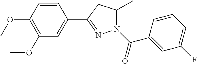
C1(OC)=C(OC)C=CC(C2=NN(C(C3=CC(F)=CC=C3)=O)C(C)(C)C2)=C1
